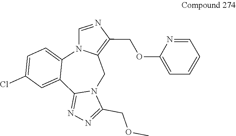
C1=C(Cl)C=C2C(=C1)N1C(=C(COC3=CC=CC=N3)N=C1)CN1C2=NN=C1COC
